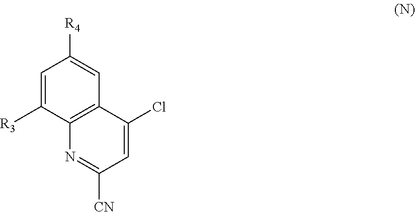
C1=C([R3])C2=C(C=C1[R4])C(Cl)=CC([CN])=N2
